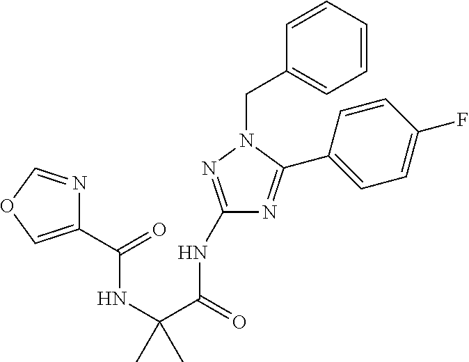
C1(NC(=O)C(NC(=O)C2=COC=N2)(C)C)=NN(CC2=CC=CC=C2)C(C2=CC=C(F)C=C2)=N1
